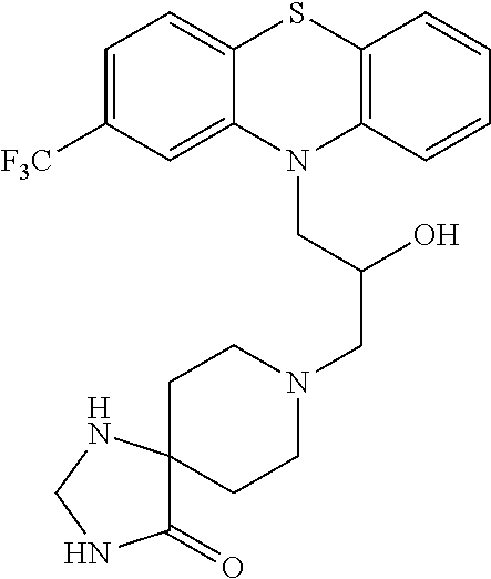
C1=C([F3C])C=C2C(=C1)SC1=C(N2CC(CN2CCC3(CC2)C(=O)NCN3)O)C=CC=C1
